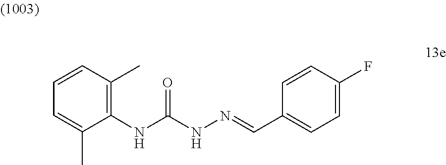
N(C(NN=CC1=CC=C(F)C=C1)=O)C1=C(C)C=CC=C1C
